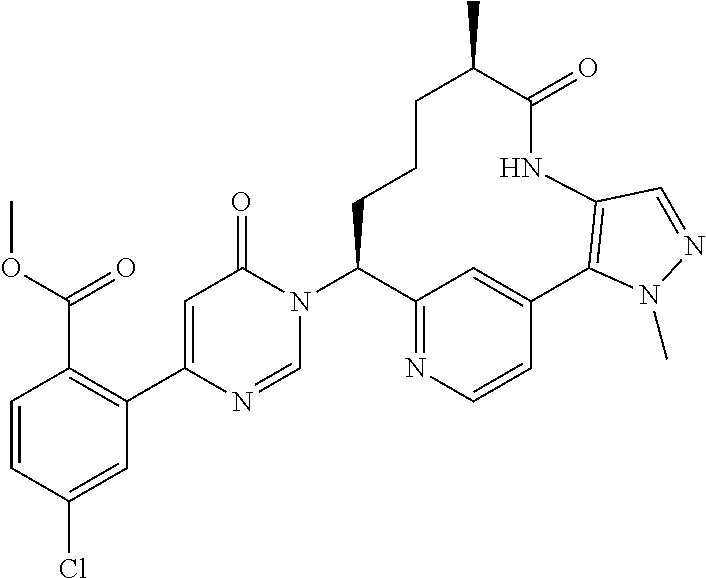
C1=CC(Cl)=CC(C2=CC(=O)N(C3C4=NC=CC(=C4)C4=C(NC(=O)C(C)CCC3)C=NN4C)C=N2)=C1C(=O)OC
